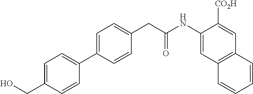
C1=C(C2=CC=C(CO)C=C2)C=CC(CC(NC2=CC3=C(C=C2[CO2H])C=CC=C3)=O)=C1
